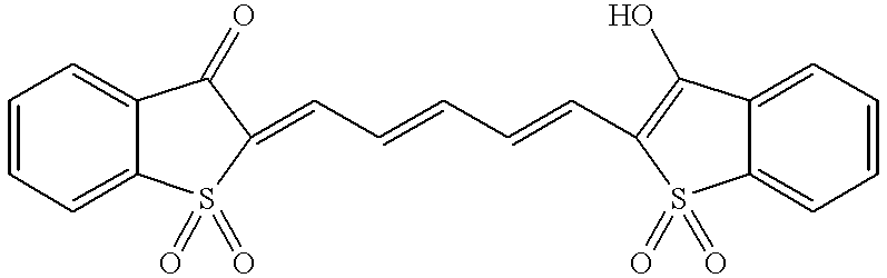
C1=CC=C2C(=C1)S(=O)(=O)C(=CC=CC=CC1=C(O)C3=CC=CC=C3S1(=O)=O)C2=O
